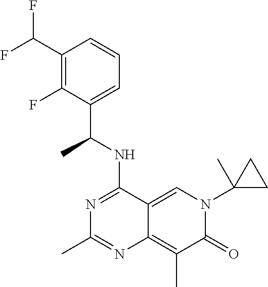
C12=CN(C3(C)CC3)C(=O)C(C)=C1N=C(C)N=C2NC(C1=CC=CC(C(F)F)=C1F)C
